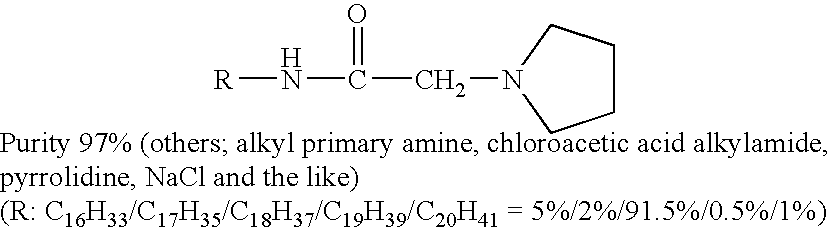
[R]NC(=O)CN1CCCC1
